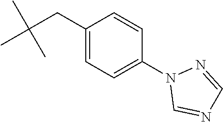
CC(CC1=CC=C(N2C=NC=N2)C=C1)(C)C
